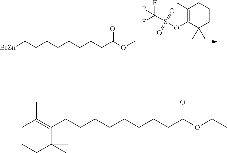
C1(C)=C(OS(C(F)(F)F)(=O)=O)C(C)(C)CCC1.[BrZn]CCCCCCCCC(OC)=O.CC1=C(CCCCCCCCC(OCC)=O)C(C)(C)CCC1
